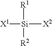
[X1][Si]([X2])([R1])[R2]
